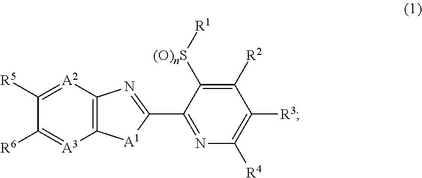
C12=C([A2]=C([R5])C([R6])=[A3]1)N=C(C1=NC([R4])=C([R3])C([R2])=C1[(O)nS][R1])[A1]2
